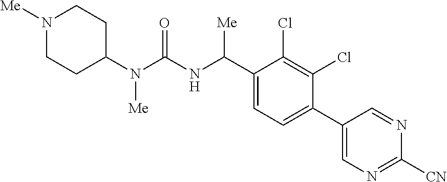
C1(N(C(NC(C2=CC=C(C3=CN=C([CN])N=C3)C(Cl)=C2Cl)[Me])=O)[Me])CCN([Me])CC1
